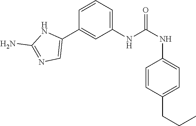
C1(NC(NC2=CC=C(CCC)C=C2)=O)=CC=CC(C2=CN=C(N)N2)=C1
